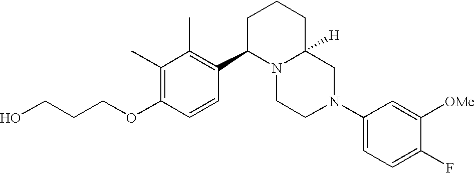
C1(C)=C(OCCCO)C=CC(C2N3C([H])(CCC2)CN(C2=CC=C(F)C([OMe])=C2)CC3)=C1C
